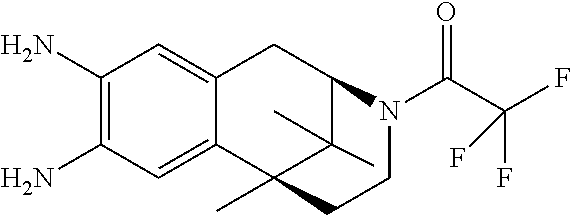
C1(N)=C(N)C=C2C(=C1)CC1C(C)(C)C2(C)CCN1C(C(F)(F)F)=O
